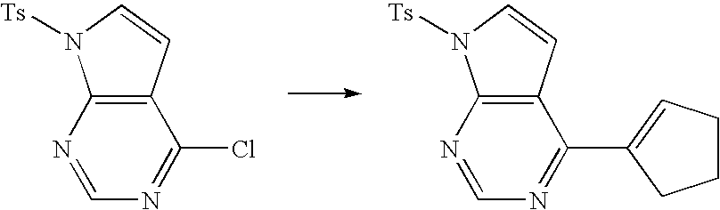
N1=CN=C(Cl)C2=C1N([Ts])C=C2.N1=CN=C(C2=CCCC2)C2=C1N([Ts])C=C2
